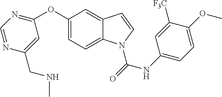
C12=CC(OC3=NC=NC(CNC)=C3)=CC=C1N(C(NC1=CC=C(OC)C([F3C])=C1)=O)C=C2
